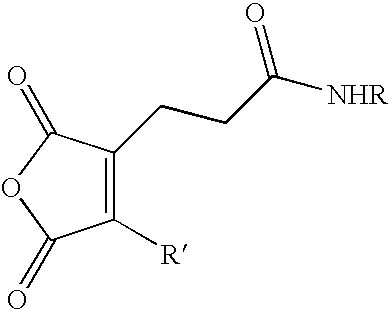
C1([R])=C(CCC([NHR])=O)C(=O)OC1=O
